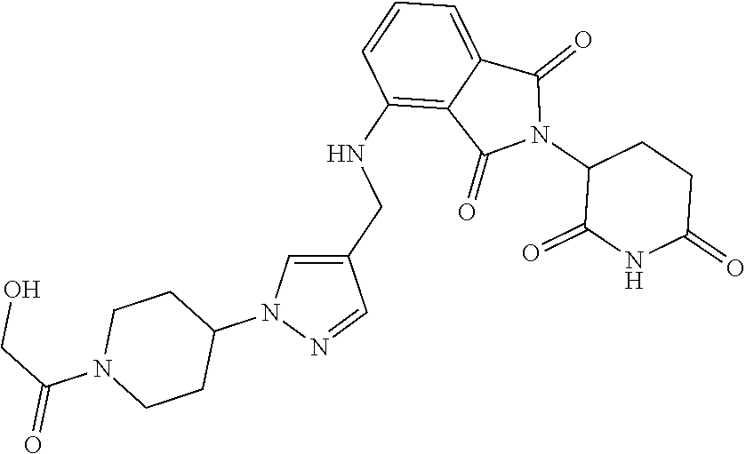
C1(NCC2=CN(C3CCN(C(CO)=O)CC3)N=C2)=C2C(=CC=C1)C(=O)N(C1C(=O)NC(=O)CC1)C2=O
